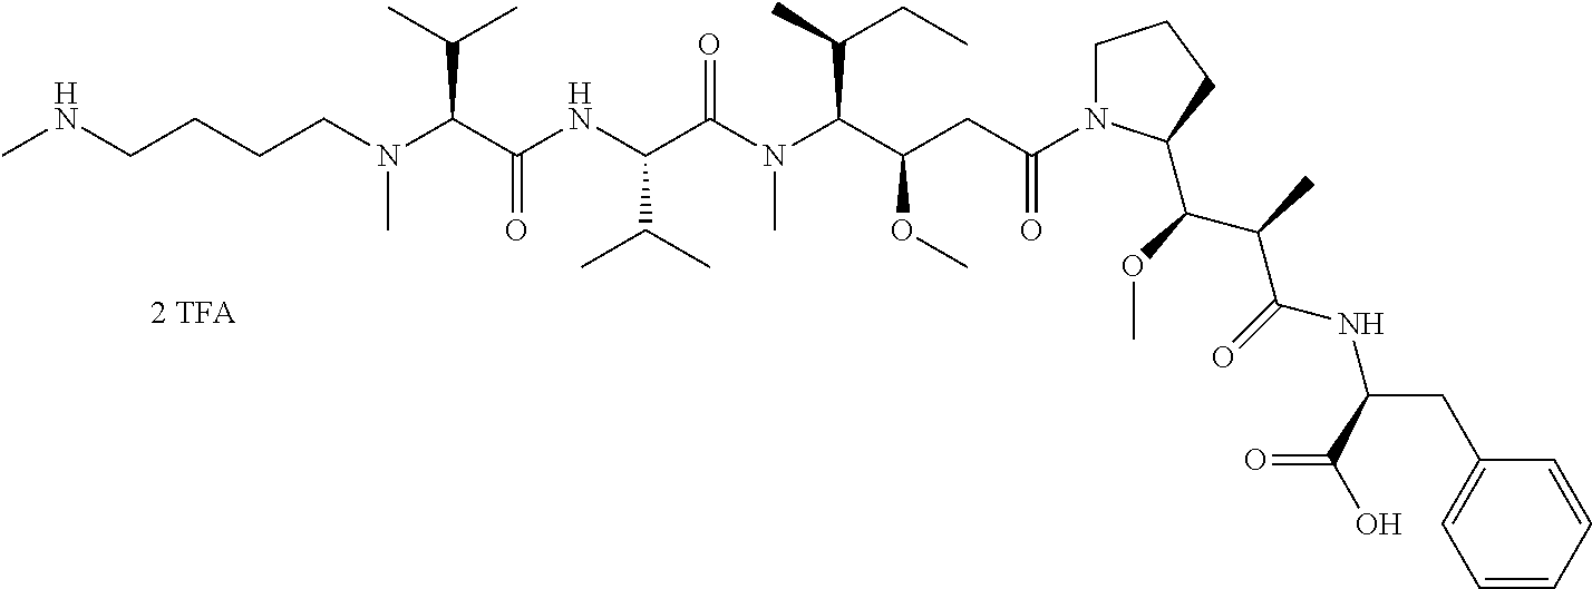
N(C(C(NC(C(N(C(C(CC(N1CCCC1C(C(C(NC(CC1=CC=CC=C1)C(=O)O)=O)C)OC)=O)OC)C(C)CC)C)=O)C(C)C)=O)C(C)C)(CCCCNC)C
